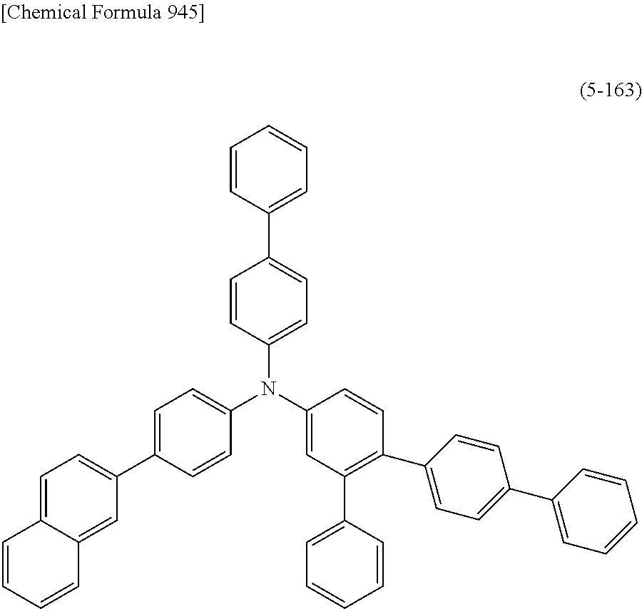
C1=CC(C2=CC=C(N(C3=CC=C(C4=CC=C5C(=C4)C=CC=C5)C=C3)C3=CC(C4=CC=CC=C4)=C(C4=CC=C(C5=CC=CC=C5)C=C4)C=C3)C=C2)=CC=C1
